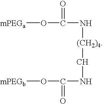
C([(CH2)4]NC(O[mPEGa])=O)NC(O[mPEGb])=O
